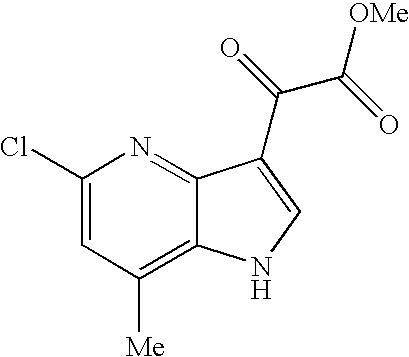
C1(Cl)=CC([Me])=C2C(=N1)C(C(=O)C(=O)[OMe])=CN2
